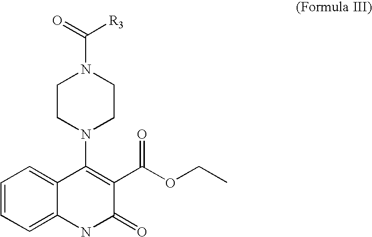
C1=CC=C2C(=C1)C(N1CCN(C(=O)[R3])CC1)=C(C(OCC)=O)C(=O)N2
